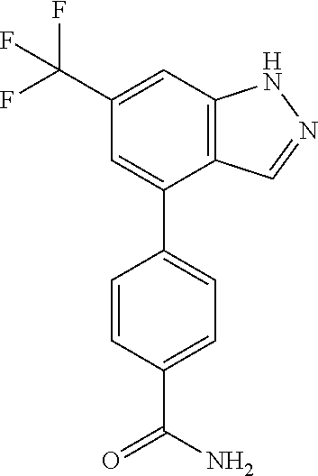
C12=C(C=C(C(F)(F)F)C=C1C1=CC=C(C(N)=O)C=C1)NN=C2
